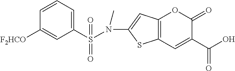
C12=C(C=C(C(O)=O)C(=O)O1)SC(N(S(C1=CC=CC([F2HCO])=C1)(=O)=O)C)=C2
